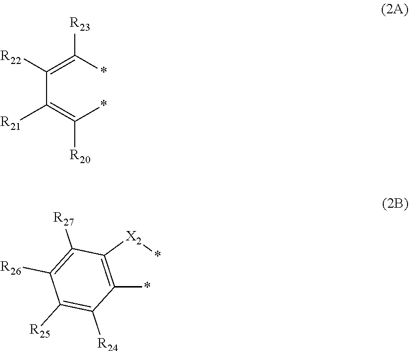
*C(=C(C(=C(*)[R23])[R22])[R21])[R20].C1(*)=C([X2]*)C([R27])=C([R26])C([R25])=C1[R24]
